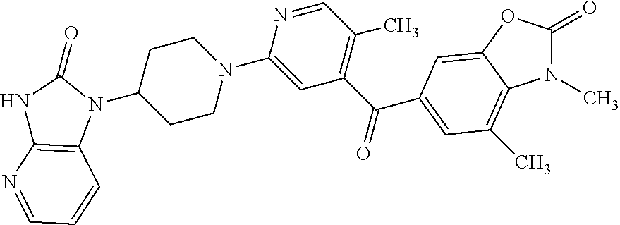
N1(C)C(=O)OC2=CC(C(C3=C(C)C=NC(N4CCC(N5C(=O)NC6=C5C=CC=N6)CC4)=C3)=O)=CC(C)=C12
